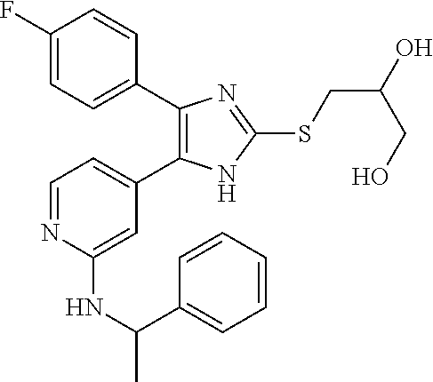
C1=C(C2=C(C3=CC=C(F)C=C3)N=C(SCC(O)CO)N2)C=C(NC(C2=CC=CC=C2)C)N=C1
